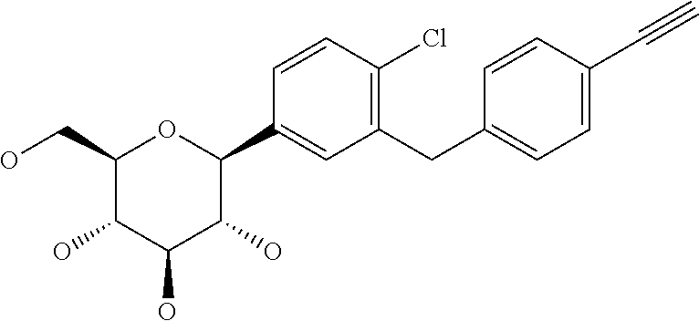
C1(CO)C(O)C(O)C(O)C(C2=CC(CC3=CC=C(C#C)C=C3)=C(Cl)C=C2)O1
